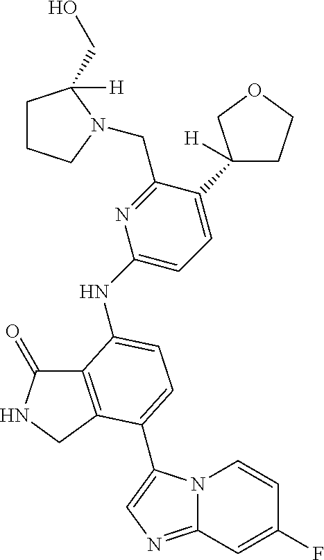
C12=C(CNC1=O)C(C1=CN=C3N1C=CC(F)=C3)=CC=C2NC1=CC=C(C2([H])CCOC2)C(CN2CCCC2(CO)[H])=N1
